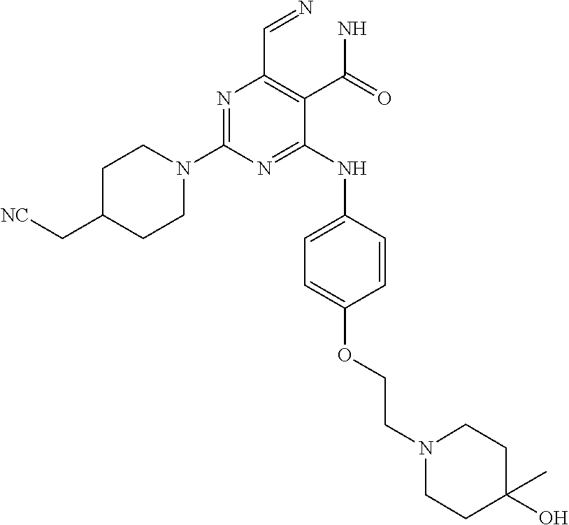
N1=C(NC2=CC=C(OCCN3CCC(O)(C)CC3)C=C2)C(C(N)=O)=C(C=N)N=C1N1CCC(C[NC])CC1
